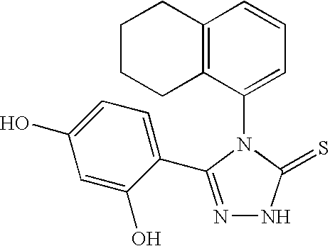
C12=C(C(N3C(=S)NN=C3C3=CC=C(O)C=C3O)=CC=C1)CCCC2
